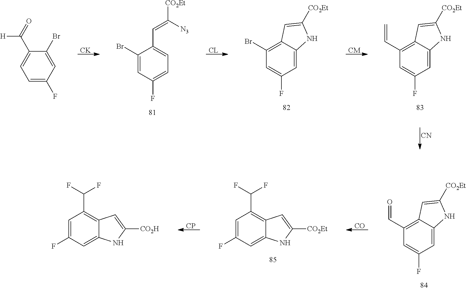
[CK].C1(Br)=CC(F)=CC=C1C=C([CO2Et])[N3].C1(Br)=C2C(=CC(F)=C1)NC([CO2Et])=C2.[CL].[CM].C1(C=C)=C2C(=CC(F)=C1)NC([CO2Et])=C2.[CN].C1=C(F)C=C(Br)C(C(=O)[H])=C1.C1(C=O)=C2C(=CC(F)=C1)NC([CO2Et])=C2.[CO].C1=C(F)C=C2C(=C1C(F)F)C=C([CO2Et])N2.[CP].C1=C(F)C=C2C(=C1C(F)F)C=C([CO2H])N2
